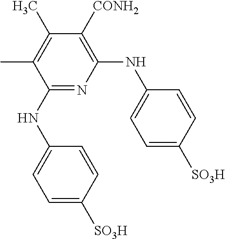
C1(NC2=CC=C([SO3H])C=C2)=NC(NC2=CC=C([SO3H])C=C2)=C([CONH2])C(C)=C1C
